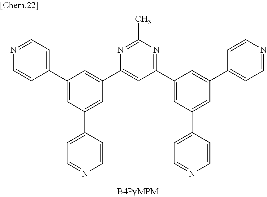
N1=C(C)N=C(C2=CC(C3=CC=NC=C3)=CC(C3=CC=NC=C3)=C2)C=C1C1=CC(C2=CC=NC=C2)=CC(C2=CC=NC=C2)=C1
